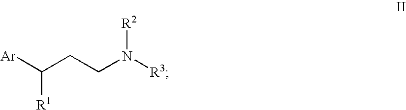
[Ar]C(CCN([R3])[R2])[R1]
